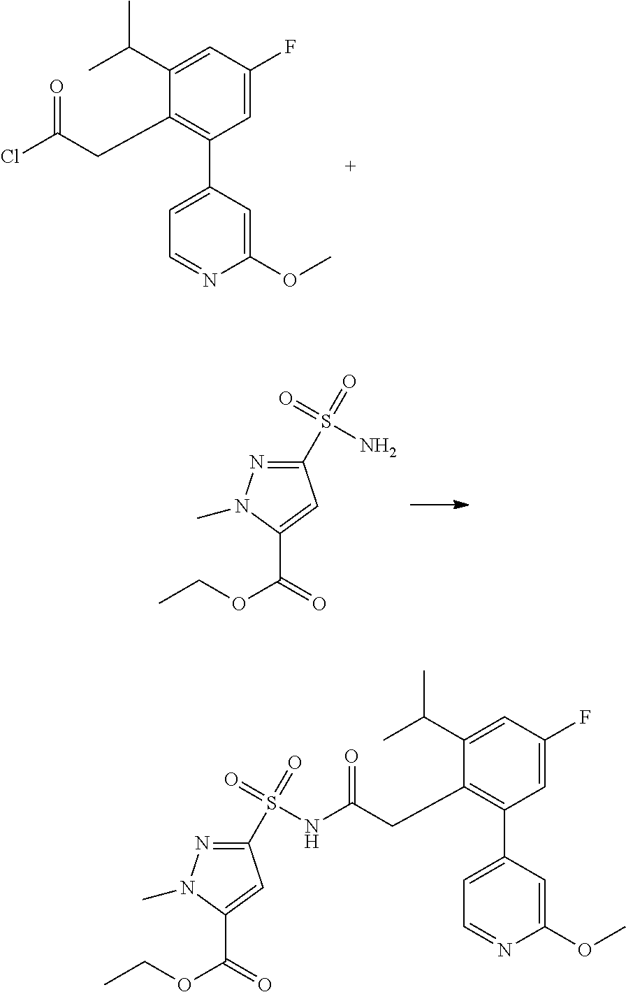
C1=C(F)C=C(C(C)C)C(CC(=O)Cl)=C1C1=CC=NC(OC)=C1.C1(S(=O)(=O)N)=NN(C)C(C(=O)OCC)=C1.C1=C(F)C=C(C(C)C)C(CC(=O)NS(=O)(=O)C2=NN(C)C(C(=O)OCC)=C2)=C1C1=CC=NC(OC)=C1
